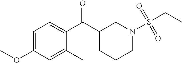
C1=C(OC)C=C(C)C(C(C2CCCN(S(CC)(=O)=O)C2)=O)=C1
